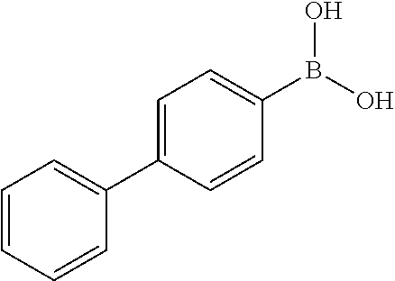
C1(C2=CC=CC=C2)=CC=C(B(O)O)C=C1
